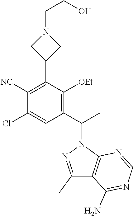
C1([NC])=C(C2CN(CCO)C2)C([OEt])=C(C(C)N2N=C(C)C3=C2N=CN=C3N)C=C1Cl
